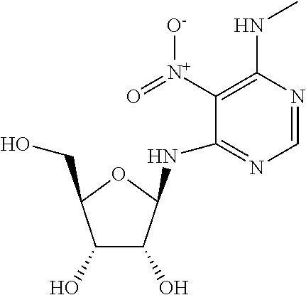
C1=NC(NC)=C([N+](=O)[O-])C(NC2C(O)C(O)C(CO)O2)=N1
